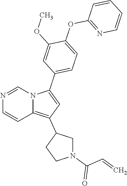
N1=CN2C(=C(C3CN(C(C=C)=O)CC3)C=C2C2=CC=C(OC3=NC=CC=C3)C(OC)=C2)C=C1
